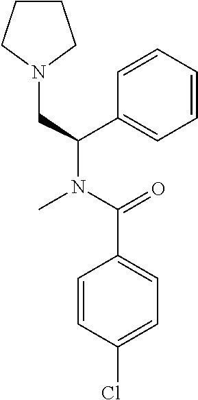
C1CCN(CC(N(C(=O)C2=CC=C(Cl)C=C2)C)C2=CC=CC=C2)C1
